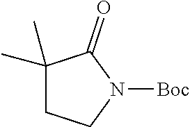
C1(C)(C)CCN([Boc])C1=O
